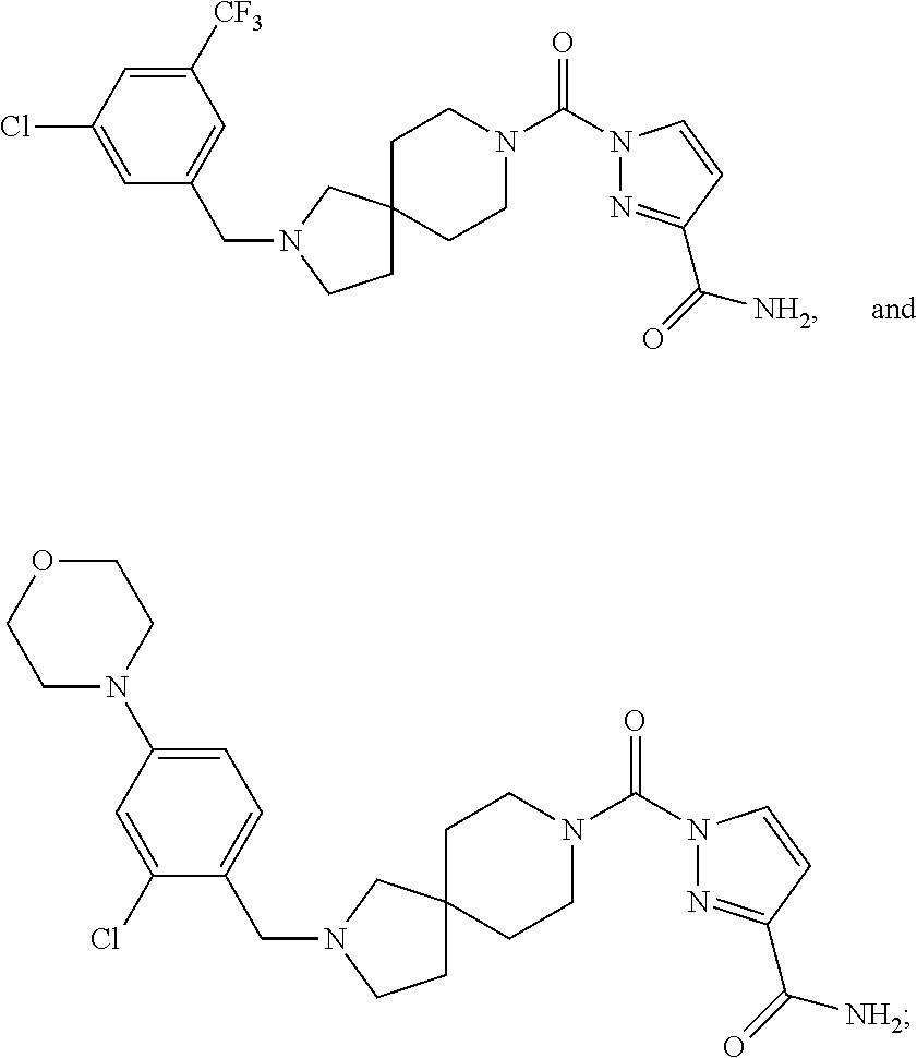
N1(C(=O)N2CCC3(CC2)CCN(CC2=CC([CF3])=CC(Cl)=C2)C3)N=C(C(=O)[NH2])C=C1.N1(C(=O)N2CCC3(CC2)CCN(CC2=CC=C(N4CCOCC4)C=C2Cl)C3)N=C(C(=O)[NH2])C=C1
